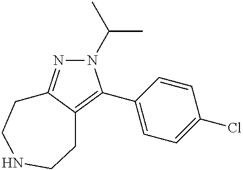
N1(C(C)C)N=C2C(=C1C1=CC=C(Cl)C=C1)CCNCC2
